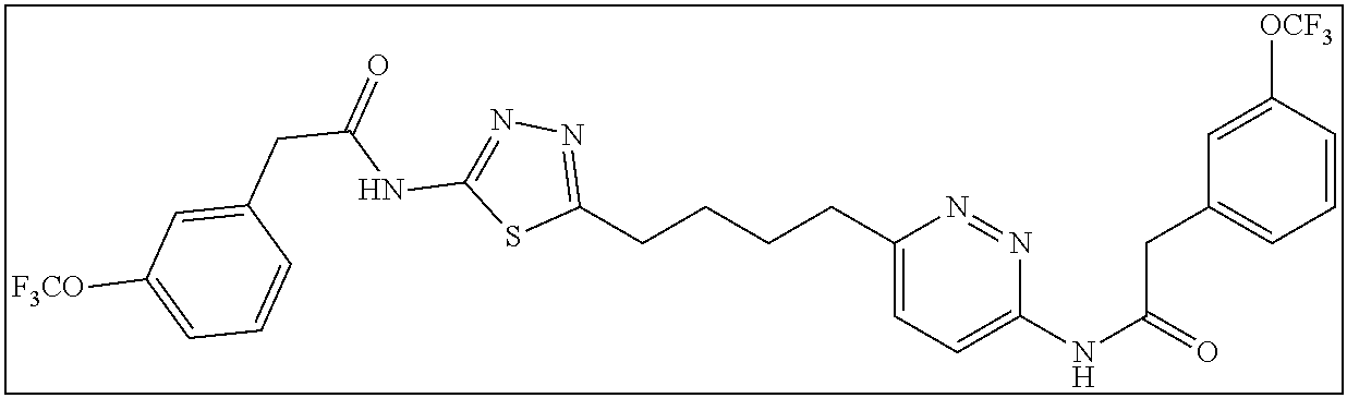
C1(CCCCC2=NN=C(NC(CC3=CC([F3CO])=CC=C3)=O)S2)=CC=C(NC(=O)CC2=CC=CC([OCF3])=C2)N=N1
